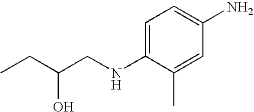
CCC(CNC1=CC=C(N)C=C1C)O
